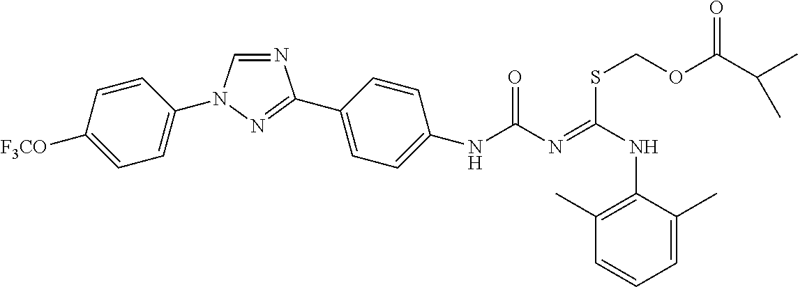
N1=CN(C2=CC=C([F3CO])C=C2)N=C1C1=CC=C(NC(N=C(NC2=C(C)C=CC=C2C)SCOC(C(C)C)=O)=O)C=C1
